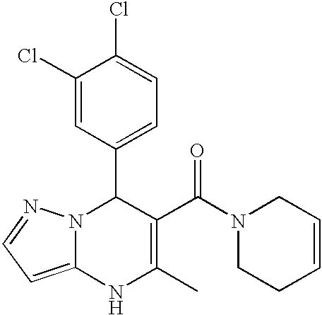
C1(Cl)=CC(C2N3C(=CC=N3)NC(C)=C2C(=O)N2CCC=CC2)=CC=C1Cl
